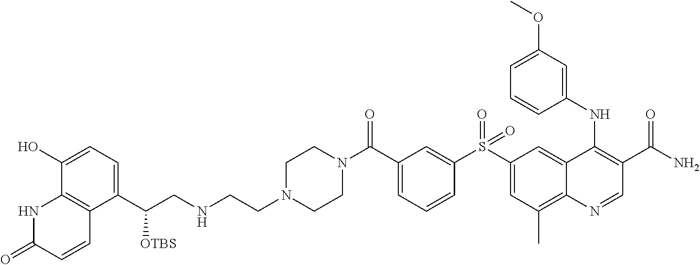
N1(C(C2=CC=CC(S(C3=CC(C)=C4C(=C3)C(NC3=CC(OC)=CC=C3)=C(C(N)=O)C=N4)(=O)=O)=C2)=O)CCN(CCNCC(C2=CC=C(O)C3=C2C=CC(=O)N3)[OTBS])CC1
